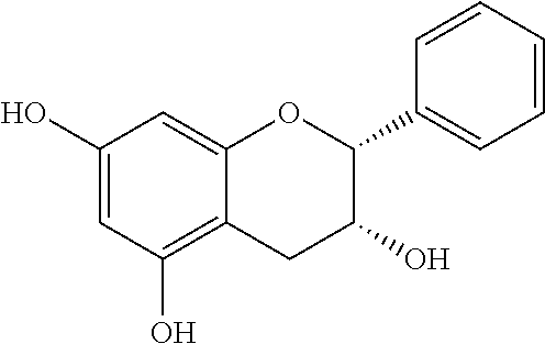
C1=C(O)C=C2C(=C1O)CC(O)C(C1=CC=CC=C1)O2
